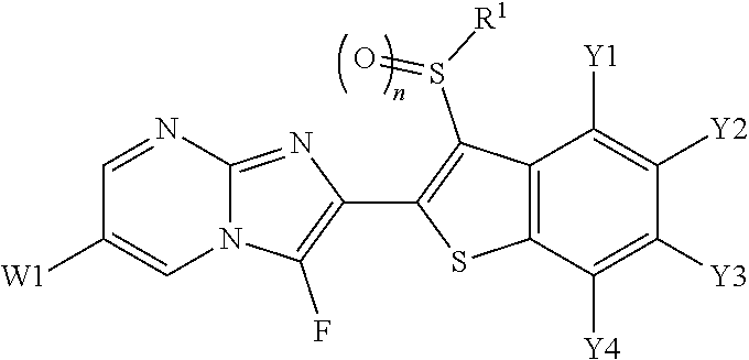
N12C(=NC(C3=C(S(=O)[R1])C4=C(S3)C([Y4])=C([Y3])C([Y2])=C4[Y1])=C1F)N=CC([W1])=C2
